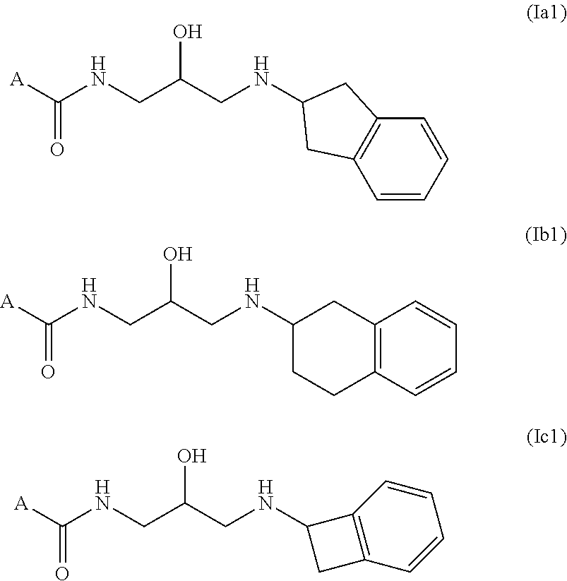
[A]C(NCC(CNC1CC2=C(C1)C=CC=C2)O)=O.[A]C(NCC(CNC1CCC2=C(C1)C=CC=C2)O)=O.[A]C(NCC(CNC1CC2=C1C=CC=C2)O)=O
